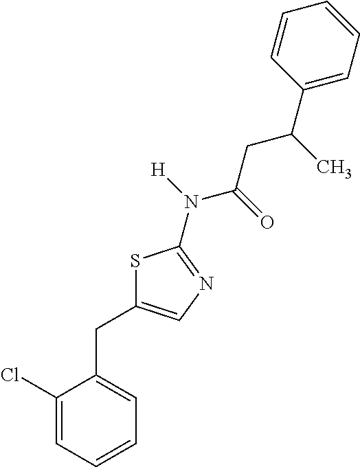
C1(Cl)=CC=CC=C1CC1=CN=C(N(C(CC(C)C2=CC=CC=C2)=O)[H])S1
